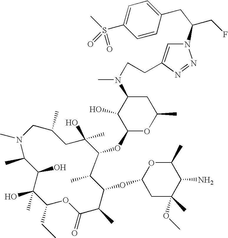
N1(C)CC(C)CC(O)(C)C(OC2OC(C)CC(N(C)CCC3=CN(C(CF)CC4=CC=C(S(=O)(=O)C)C=C4)N=N3)C2O)C(C)C(OC2CC(C)(OC)C(N)C(C)O2)C(C)C(=O)OC(CC)C(O)(C)C(O)C1C
